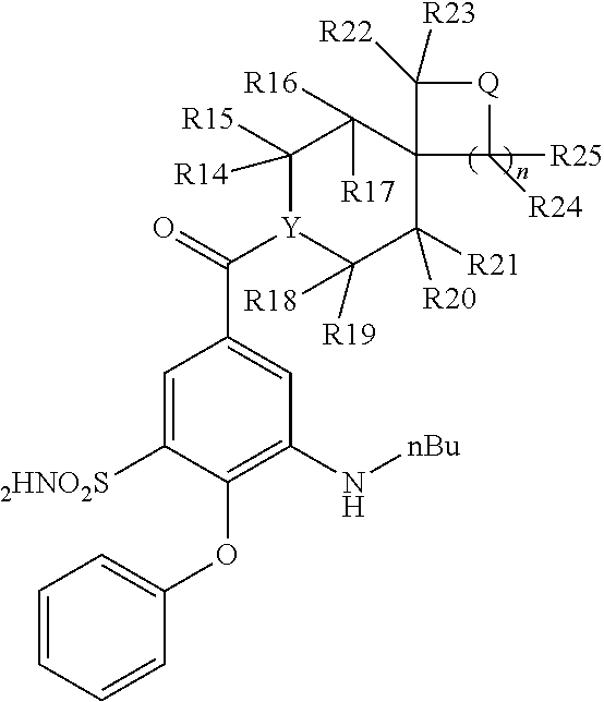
C1=C([2HNO2S])C(OC2=CC=CC=C2)=C(N[nBu])C=C1C(=O)[Y]1C([R18])([R19])C([R21])([R20])C2(C([R17])([R16])C1([R15])[R14])C([R25])([R24])[Q]C2([R22])[R23]
